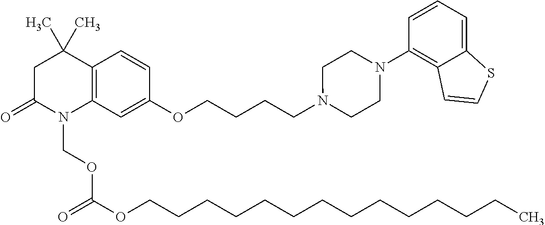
C1C(=O)N(COC(OCCCCCCCCCCCCCC)=O)C2=C(C1(C)C)C=CC(OCCCCN1CCN(C3=C4C(=CC=C3)SC=C4)CC1)=C2
